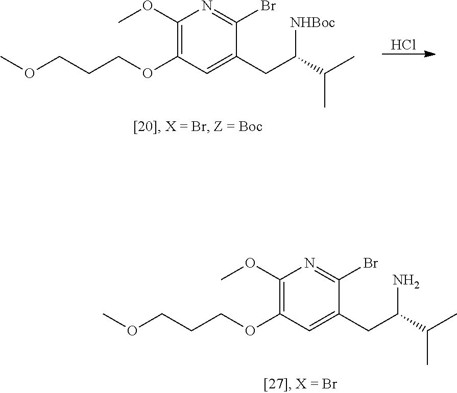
C1(OC)=C(OCCCOC)C=C(CC(C(C)C)N)C(Br)=N1.C1(OC)=C(OCCCOC)C=C(CC(C(C)C)[NHBoc])C(Br)=N1.Cl
